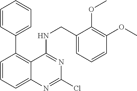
C1(C2=C3C(=CC=C2)N=C(Cl)N=C3NCC2=CC=CC(OC)=C2OC)=CC=CC=C1
